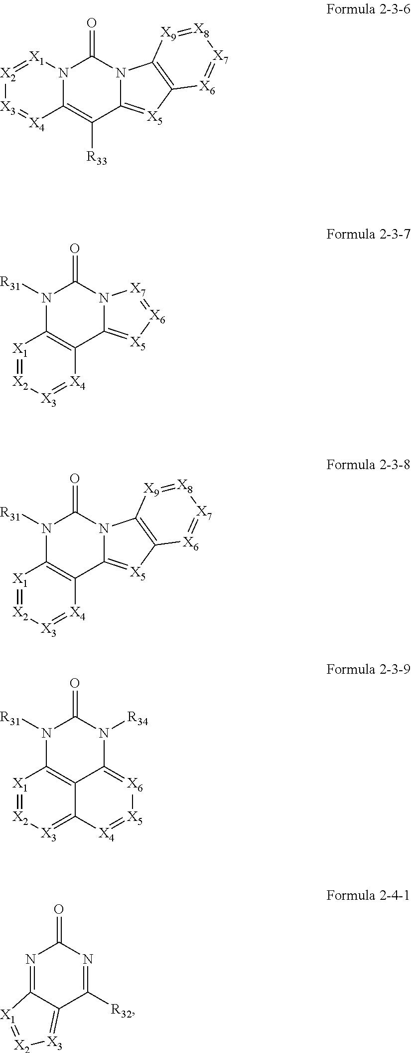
C12=C([R33])C3=[X5]C4=C(N3C(=O)N1[X1]=[X2][X3]=[X4]2)[X9]=[X8][X7]=[X6]4.C12=C(C3=[X5][X6]=[X7]N3C(=O)N1[R31])[X4]=[X3][X2]=[X1]2.C12=C(C3=[X5]C4=C(N3C(=O)N1[R31])[X9]=[X8][X7]=[X6]4)[X4]=[X3][X2]=[X1]2.C12=C3C(=[X6][X5]=[X4]C3=[X3][X2]=[X1]1)N([R34])C(=O)N2[R31].C12=NC(=O)N=C([R32])C1=[X3][X2]=[X1]2
